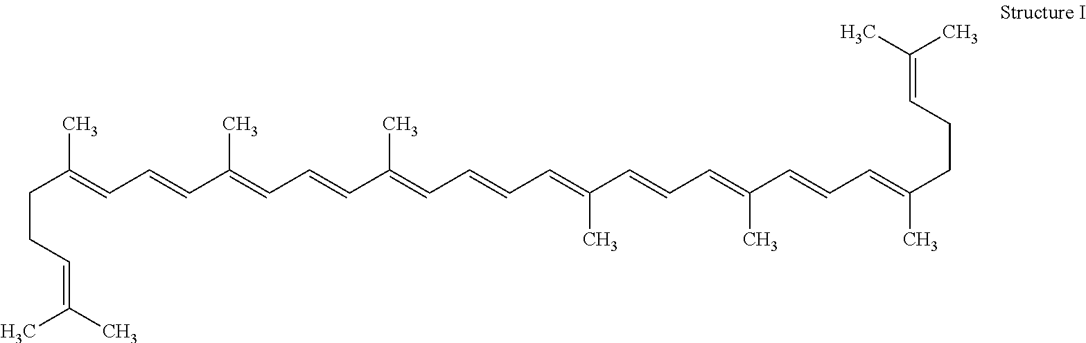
C(C(=CC=CC(=CC=CC(=CC=CC=C(C=CC=C(C=CC=C(CCC=C(C)C)C)C)C)C)C)C)CC=C(C)C
